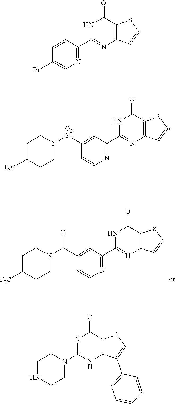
C1=CC(C2=NC3=C(C(=O)N2)SC=C3)=NC=C1Br.C1([O2S]N2CCC([F3C])CC2)=CC(C2=NC3=C(C(=O)N2)SC=C3)=NC=C1.C1(C(N2CCC([F3C])CC2)=O)=CC(C2=NC3=C(C(=O)N2)SC=C3)=NC=C1.N1(C2=NC(=O)C3=C(N2)C(C2=CC=CC=C2)=CS3)CCNCC1
